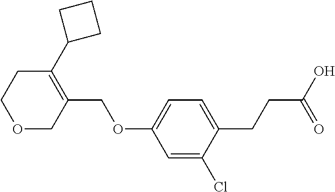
C1=C(Cl)C(CCC(O)=O)=CC=C1OCC1=C(C2CCC2)CCOC1
